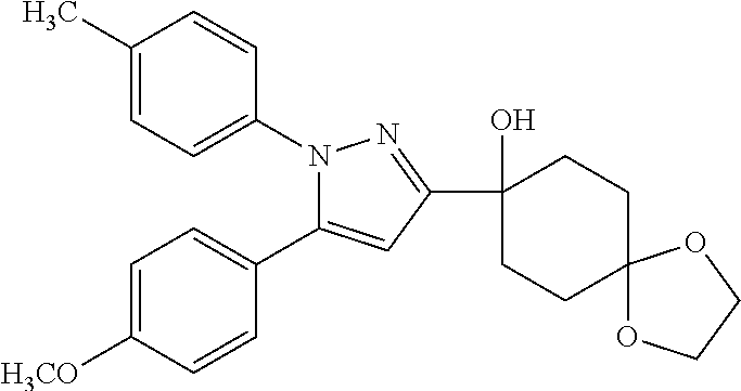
C1=C([H3CO])C=CC(C2=CC(C3(O)CCC4(CC3)OCCO4)=NN2C2=CC=C(C)C=C2)=C1
